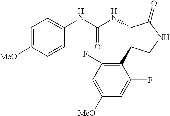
C1=C([MeO])C=CC(NC(NC2C(C3=C(F)C=C([MeO])C=C3F)CNC2=O)=O)=C1
